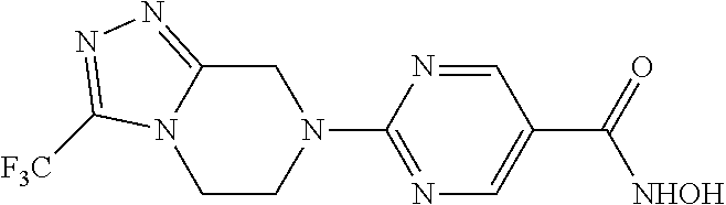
N1(C2=NC=C(C(=O)[NHOH])C=N2)CC2=NN=C([CF3])N2CC1
